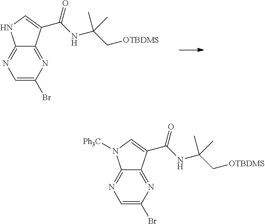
C1=C(Br)N=C2C(=N1)NC=C2C(NC(C[OTBDMS])(C)C)=O.C1=C(Br)N=C2C(=N1)N([Ph3C])C=C2C(NC(C[OTBDMS])(C)C)=O
